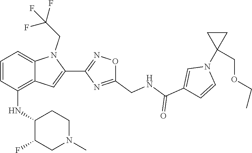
N1(C2(COCC)CC2)C=CC(C(=O)NCC2=NC(C3=CC4=C(NC5C(F)CN(C)CC5)C=CC=C4N3CC(F)(F)F)=NO2)=C1
